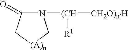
N1([(CH]([CH2O)nH])[R1])C(=O)C[(A)n]C1
